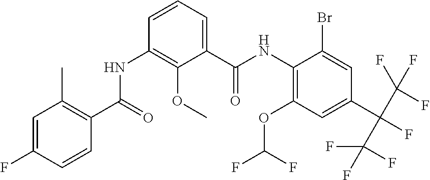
C1=C(F)C=CC(C(=O)NC2=C(OC)C(C(NC3=C(OC(F)F)C=C(C(C(F)(F)F)(C(F)(F)F)F)C=C3Br)=O)=CC=C2)=C1C
